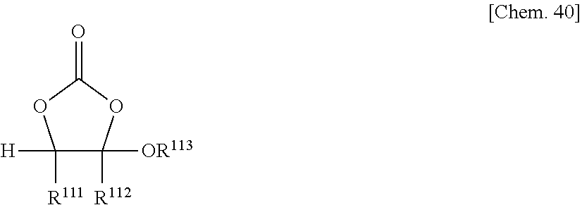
C1([R111])([H])C([R112])([OR113])OC(=O)O1
